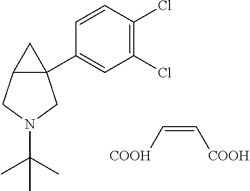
C1=CC(Cl)=C(Cl)C=C1C12C(C1)CN(C(C)(C)C)C2.[COOH]C=C[COOH]
